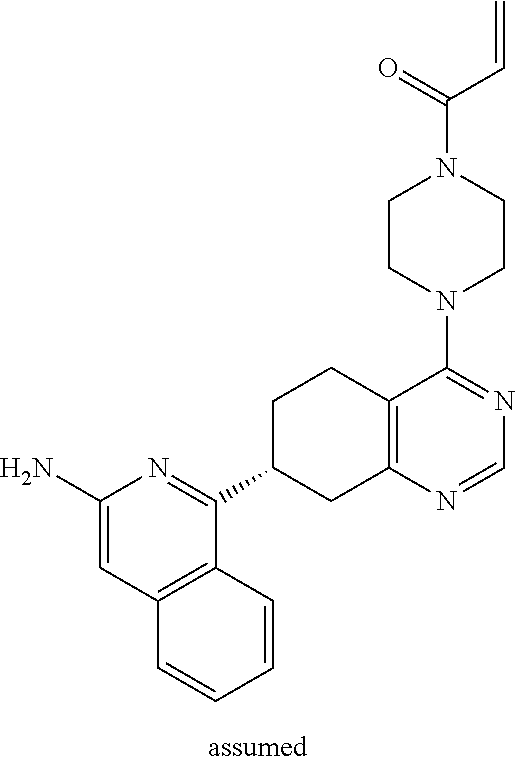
C1(N)=CC2=C(C(C3CC4=C(CC3)C(N3CCN(C(=O)C=C)CC3)=NC=N4)=N1)C=CC=C2
